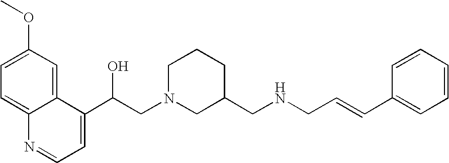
C1=C(OC)C=C2C(=C1)N=CC=C2C(CN1CC(CNCC=CC2=CC=CC=C2)CCC1)O
